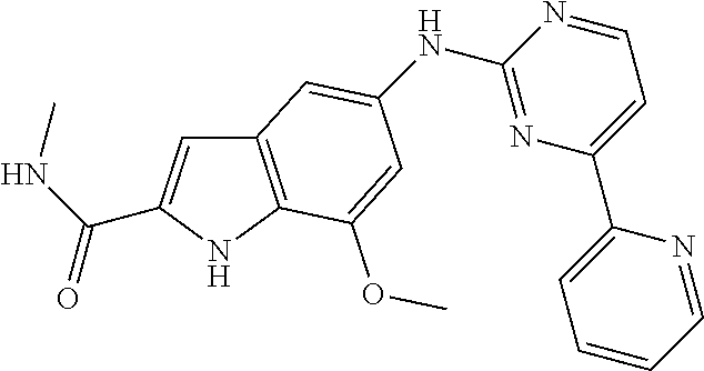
C1(NC2=CC3=C(NC(C(NC)=O)=C3)C(OC)=C2)=NC(C2=CC=CC=N2)=CC=N1
